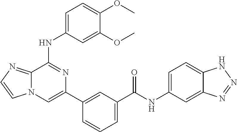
C1=C(NC2=NC(C3=CC(C(=O)NC4=CC=C5C(=C4)N=NN5)=CC=C3)=CN3C2=NC=C3)C=C(OC)C(OC)=C1
